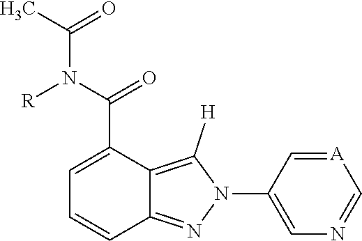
C1(C(N([R])C(C)=O)=O)=CC=CC2=NN(C3=CN=C[A]=C3)C([H])=C12
